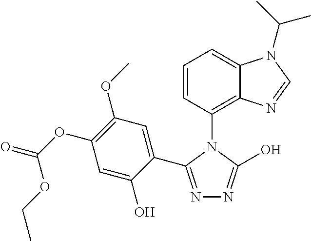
N1=C(C2=CC(OC)=C(OC(OCC)=O)C=C2O)N(C2=C3C(=CC=C2)N(C(C)C)C=N3)C(O)=N1
